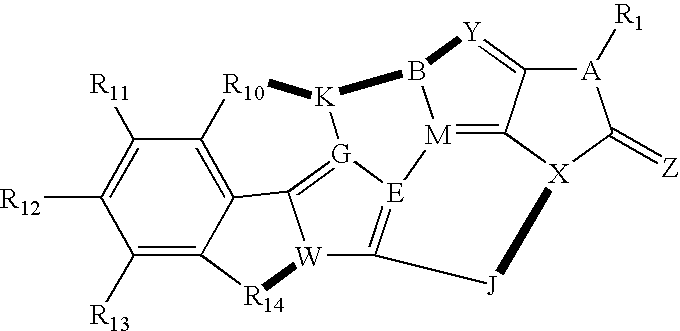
C1([R13])=C2C3=C(C([R11])=C1[R12])[R10][K]1B4[M]5=C6C(=[Y]4)[A]([R1])C(=[Z])[X]6[J]C4=[E]5[G]1=C3[W]4[R14]2
